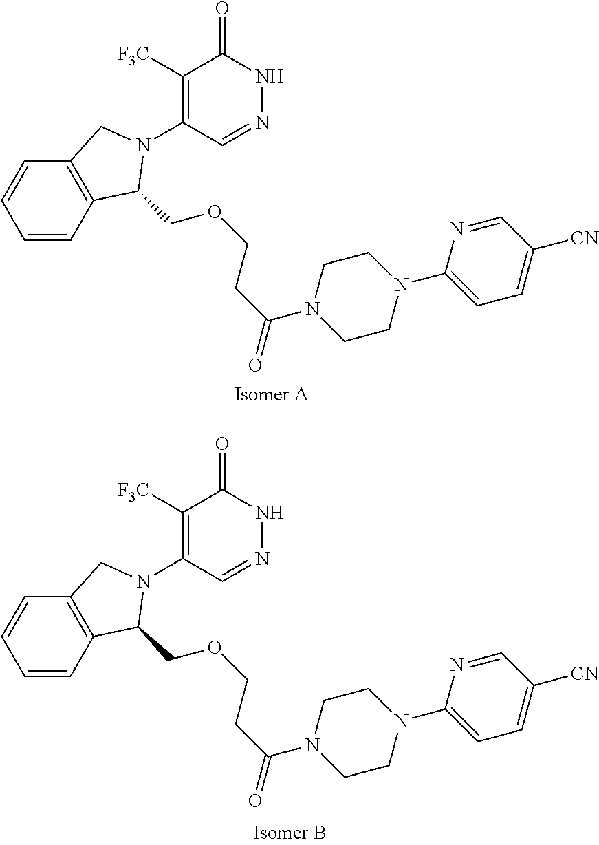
C1([F3C])=C(N2C(COCCC(N3CCN(C4=CC=C([CN])C=N4)CC3)=O)C3=C(C=CC=C3)C2)C=NNC1=O.C1([F3C])=C(N2C(COCCC(N3CCN(C4=CC=C([CN])C=N4)CC3)=O)C3=C(C=CC=C3)C2)C=NNC1=O
